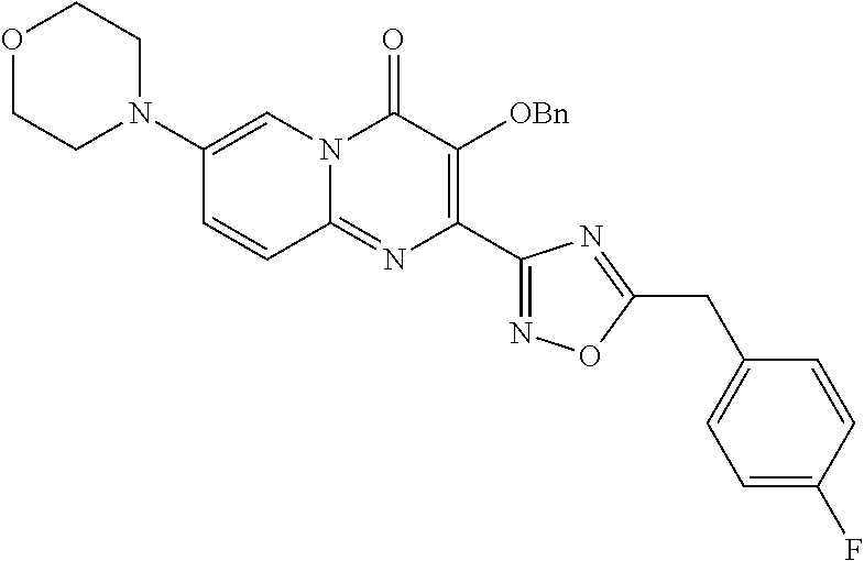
O1CCN(C2=CN3C(=NC(C4=NOC(CC5=CC=C(F)C=C5)=N4)=C([OBn])C3=O)C=C2)CC1
